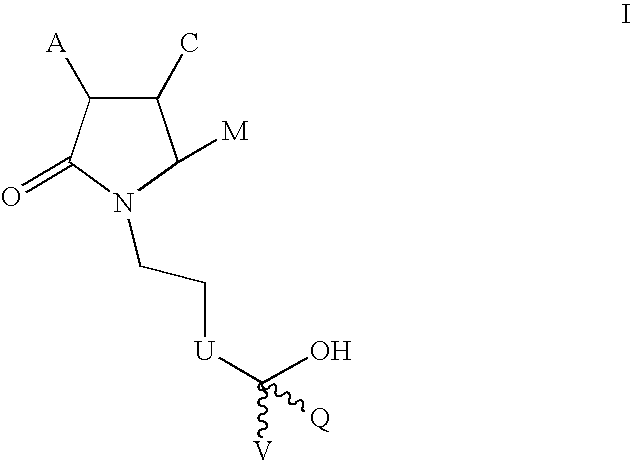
C1([A])C(C)C([M])N(CC[U]C(O)([V])[Q])C1=O
